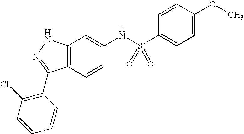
C12=C(C=CC(NS(C3=CC=C(OC)C=C3)(=O)=O)=C1)C(C1=C(Cl)C=CC=C1)=NN2
